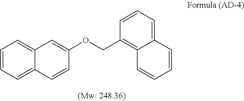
C1=CC=C2C(=C1)C=C(OCC1=C3C(=CC=C1)C=CC=C3)C=C2
